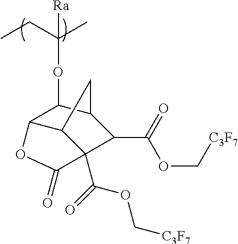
CCC(C)([Ra])OC1C2C3C(C(=O)OC[C3F7])(C(C(=O)OC[C3F7])C1C3)C(=O)O2
